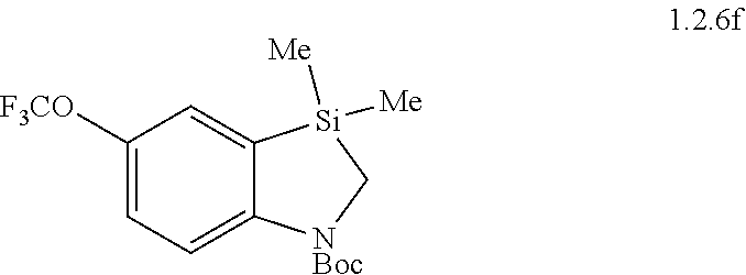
C1([F3CO])=CC=C2C(=C1)[Si]([Me])([Me])C[NBoc]2
